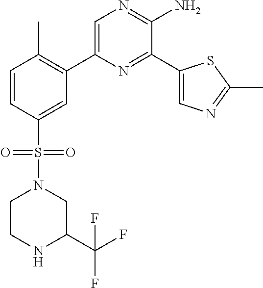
C1(C2=C(C)C=CC(S(=O)(=O)N3CCNC(C(F)(F)F)C3)=C2)=CN=C(N)C(C2=CN=C(C)S2)=N1
